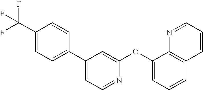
C1=CC(C2=CC=NC(OC3=CC=CC4=C3N=CC=C4)=C2)=CC=C1C(F)(F)F
